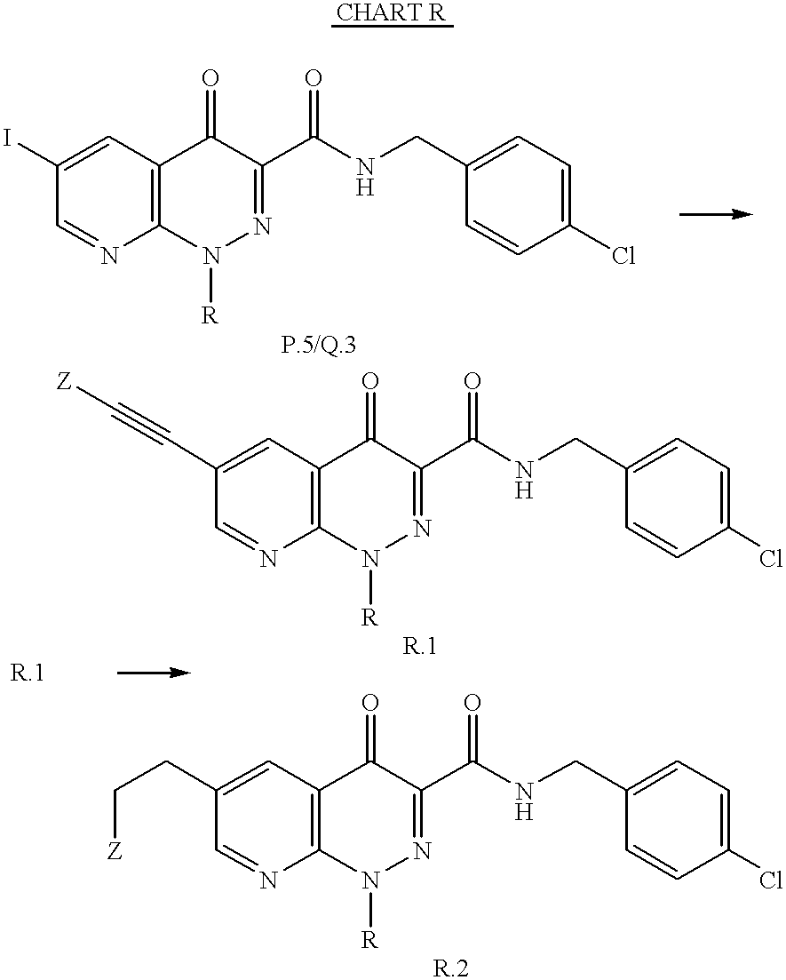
C1(I)=CC2=C(N=C1)N([R])N=C(C(NCC1=CC=C(Cl)C=C1)=O)C2=O.C1(C#C[Z])=CC2=C(N=C1)N([R])N=C(C(NCC1=CC=C(Cl)C=C1)=O)C2=O.C1(CC[Z])=CC2=C(N=C1)N([R])N=C(C(NCC1=CC=C(Cl)C=C1)=O)C2=O
